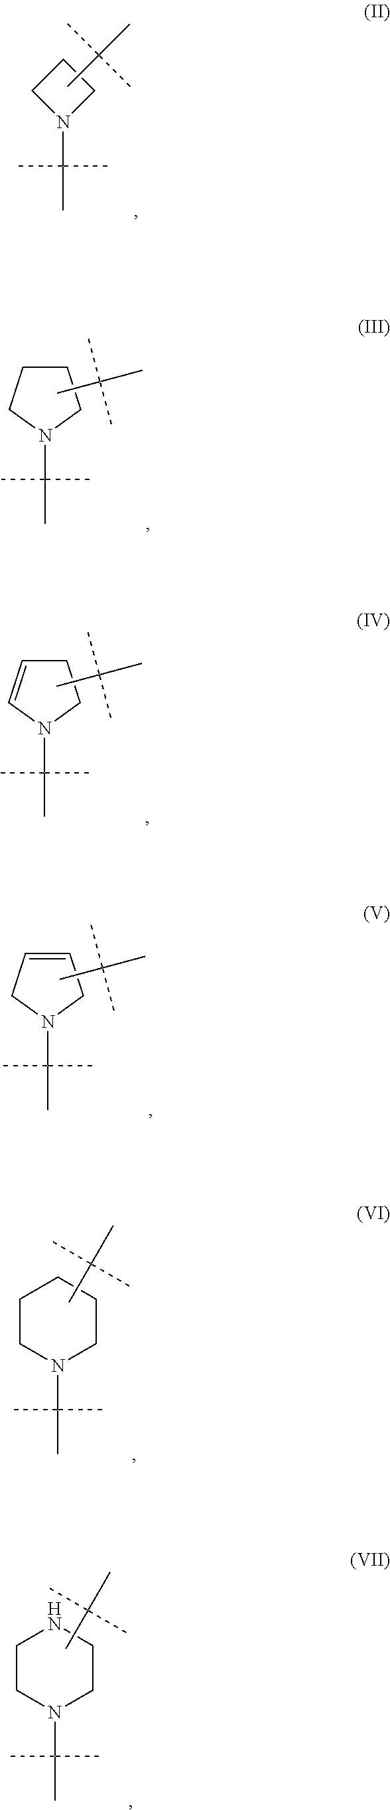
C1N(C(C)(C)C)CC1.CC(C)(C)C.C1CCN(C(C)(C)C)C1.CC(C)(C)C.C1C=CN(C(C)(C)C)C1.CC(C)(C)C.C1=CCN(C(C)(C)C)C1.CC(C)(C)C.C1CN(C(C)(C)C)CCC1.CC(C)(C)C.C1CN(C(C)(C)C)CCN1.CC(C)(C)C
